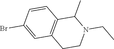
C1=CC(Br)=CC2=C1C(C)N(CC)CC2
